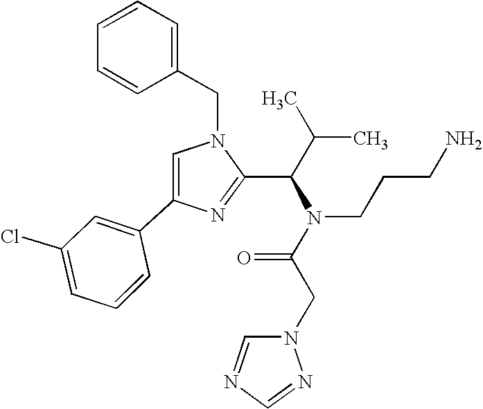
N1(CC2=CC=CC=C2)C=C(C2=CC(Cl)=CC=C2)N=C1C(C(C)C)N(C(CN1C=NC=N1)=O)CCCN
